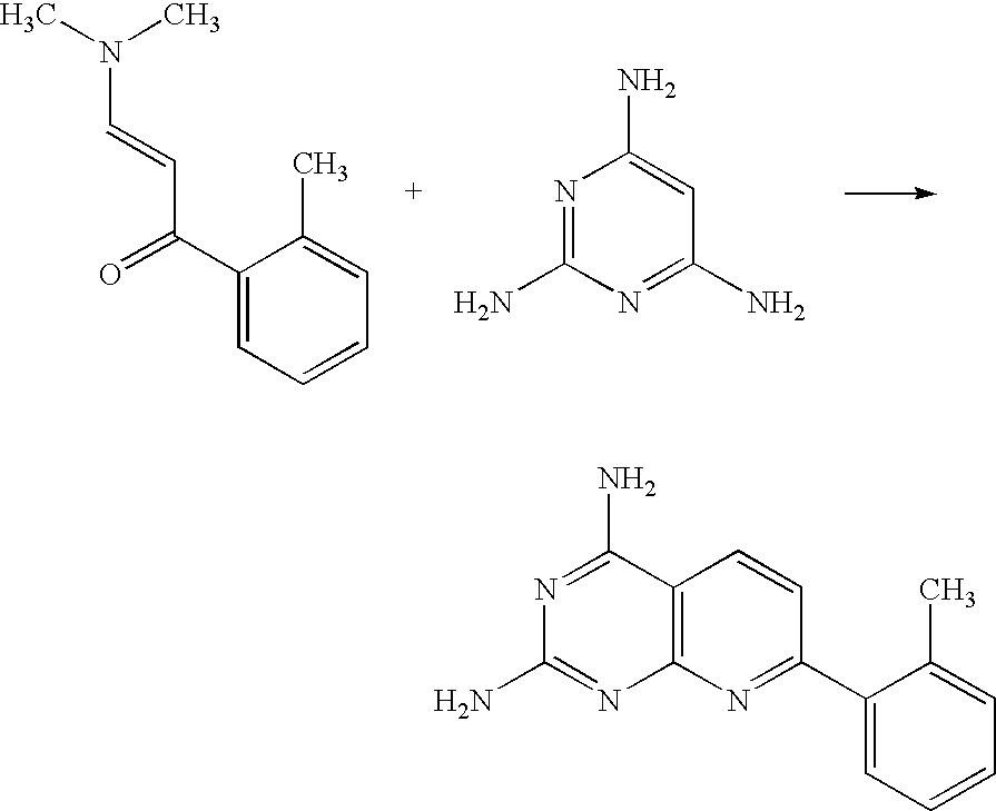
C1(C(=O)C=CN(C)C)=CC=CC=C1C.N1=C(N)N=C(N)C=C1N.N1=C(N)C2=C(N=C1N)N=C(C1=CC=CC=C1C)C=C2
